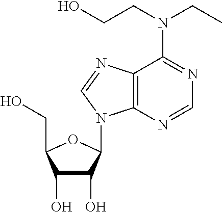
C1(O)C(O)C(N2C3=C(C(N(CC)CCO)=NC=N3)N=C2)OC1CO
